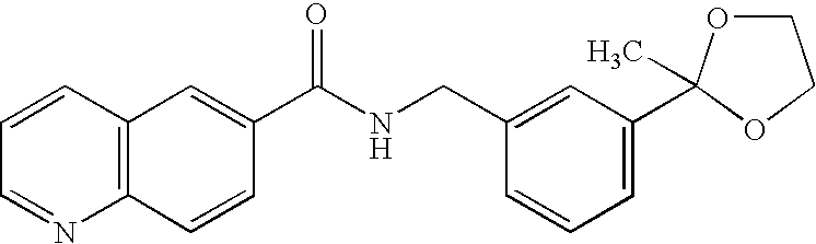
C1=CC=NC2=C1C=C(C(NCC1=CC(C3(C)OCCO3)=CC=C1)=O)C=C2
